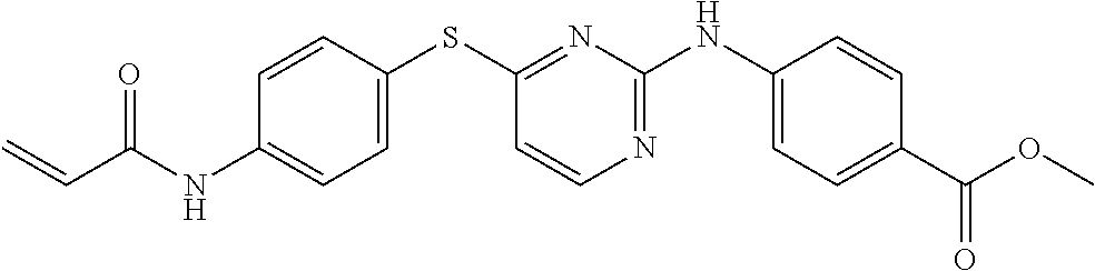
C1(NC(C=C)=O)=CC=C(SC2=NC(NC3=CC=C(C(OC)=O)C=C3)=NC=C2)C=C1
